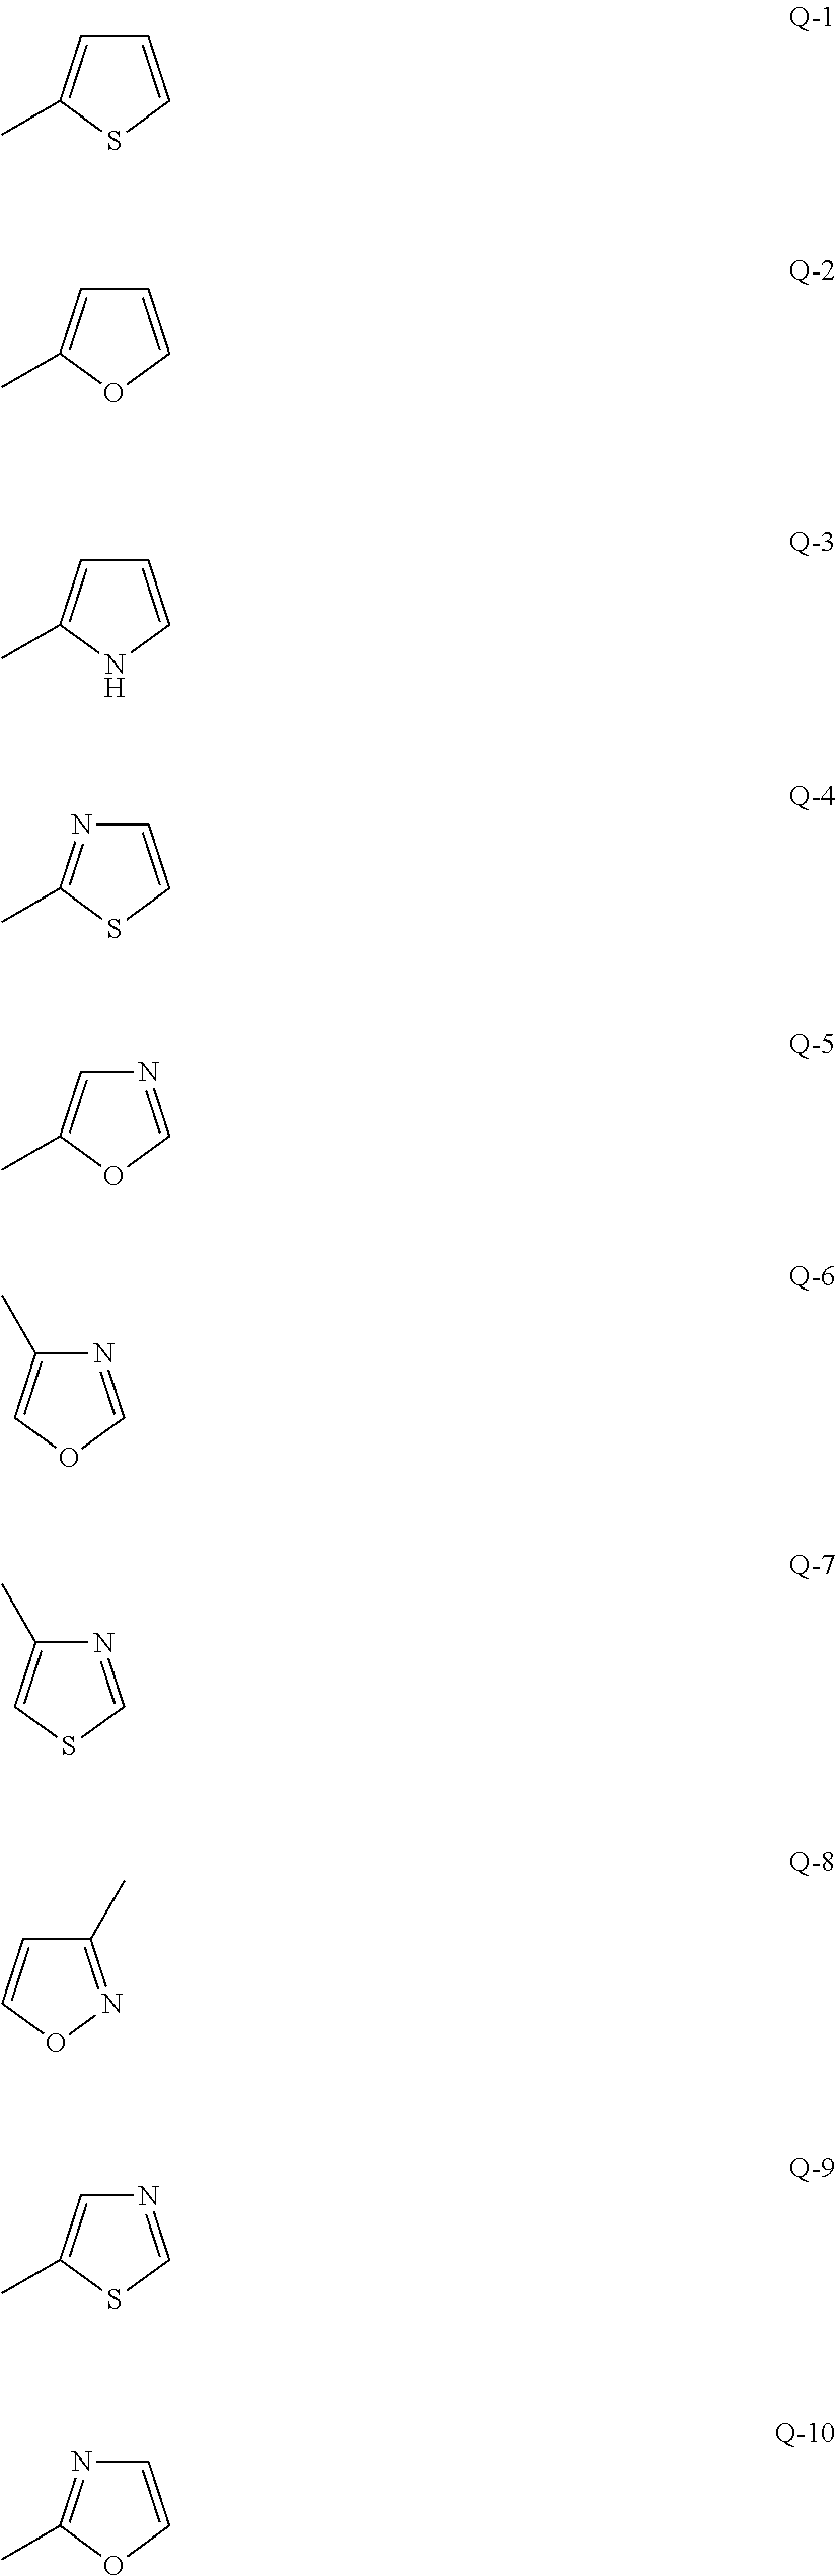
C1=CSC(C)=C1.C1=COC(C)=C1.C1=CNC(C)=C1.C1=CSC(C)=N1.N1=COC(C)=C1.N1=COC=C1C.N1=CSC=C1C.C1=CON=C1C.N1=CSC(C)=C1.C1=COC(C)=N1
